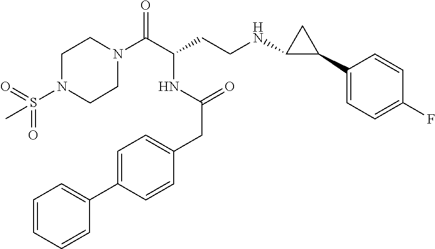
C1N(C(C(CCNC2C(C3=CC=C(F)C=C3)C2)NC(CC2=CC=C(C3=CC=CC=C3)C=C2)=O)=O)CCN(S(=O)(=O)C)C1
